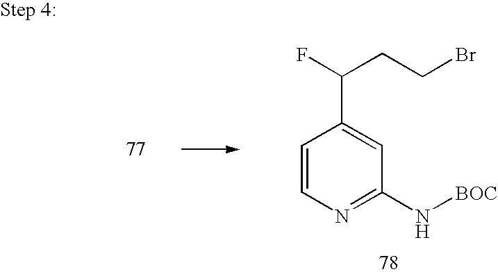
C1=CN=C(N[BOC])C=C1C(F)CCBr
